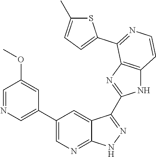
C1=NC=C(C2=CN=C3C(=C2)C(C2=NC4=C(N2)C=CN=C4C2=CC=C(C)S2)=N[N H]3)C=C1OC
